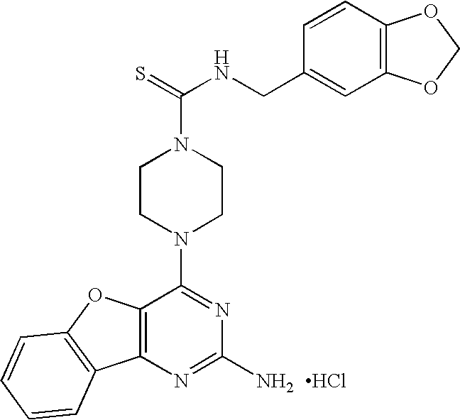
C12=C(N=C(N)N=C1N1CCN(C(=S)NCC3=CC4=C(C=C3)OCO4)CC1)C1=C(O2)C=CC=C1.Cl
